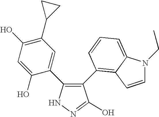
C1(C2=C3C(=CC=C2)N(CC)C=C3)=C(C2=CC(C3CC3)=C(O)C=C2O)NN=C1O
